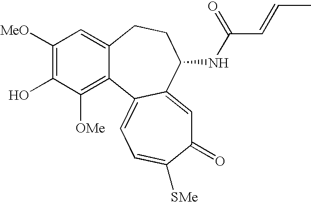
C1([MeO])=C(O)C([OMe])=C2C(=C1)CCC(NC(C=CC)=O)C1=CC(=O)C([SMe])=CC=C21
